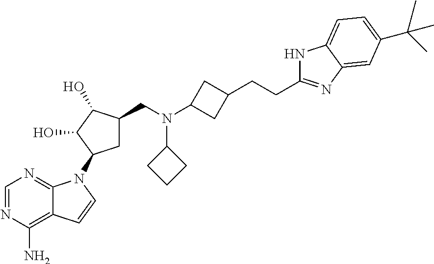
N1=CN=C2C(=C1N)C=CN2C1CC(CN(C2CC(CCC3=NC4=CC(C(C)(C)C)=CC=C4N3)C2)C2CCC2)C(O)C1O
